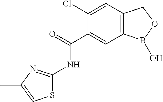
C1(Cl)=CC2=C(C=C1C(=O)NC1=NC(C)=CS1)B(O)OC2
